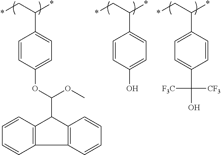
C12=C(C3=C(C1C(OC1=CC=C(C(C*)*)C=C1)OC)C=CC=C3)C=CC=C2.C1(O)=CC=C(C(C*)*)C=C1.C1(C([CF3])([F3C])O)=CC=C(C(C*)*)C=C1
